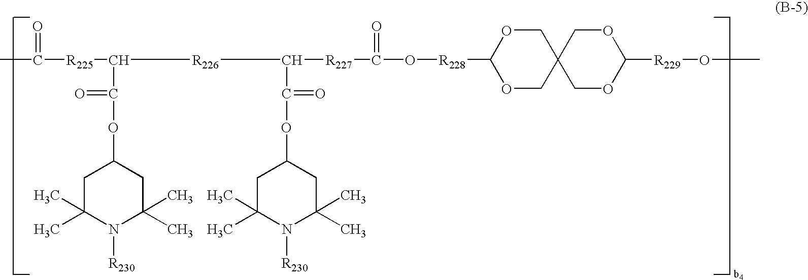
C([R225]C(C(OC1CC(C)(C)N([R230])C(C)(C)C1)=O)[R226]C([R227]C(O[R228]C1OCC2(CO1)COC([R229]OC)OC2)=O)C(OC1CC(C)(C)N([R230])C(C)(C)C1)=O)(=O)C
